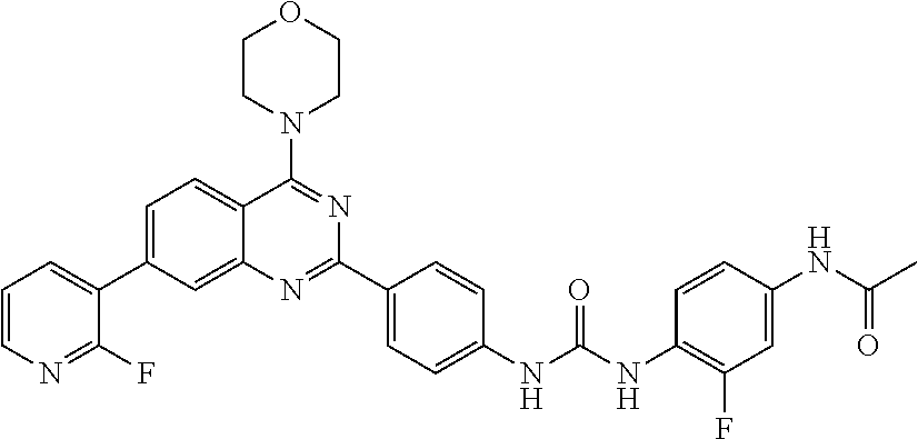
C1=CN=C(F)C(C2=CC=C3C(=C2)N=C(C2=CC=C(NC(NC4=C(F)C=C(NC(C)=O)C=C4)=O)C=C2)N=C3N2CCOCC2)=C1
